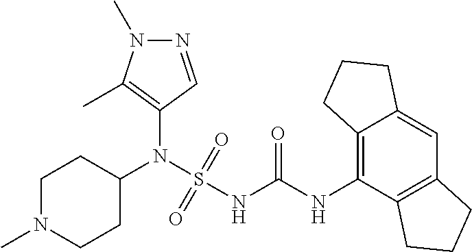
C1(N(S(NC(NC2=C3C(=CC4=C2CCC4)CCC3)=O)(=O)=O)C2CCN(C)CC2)=C(C)N(C)N=C1
